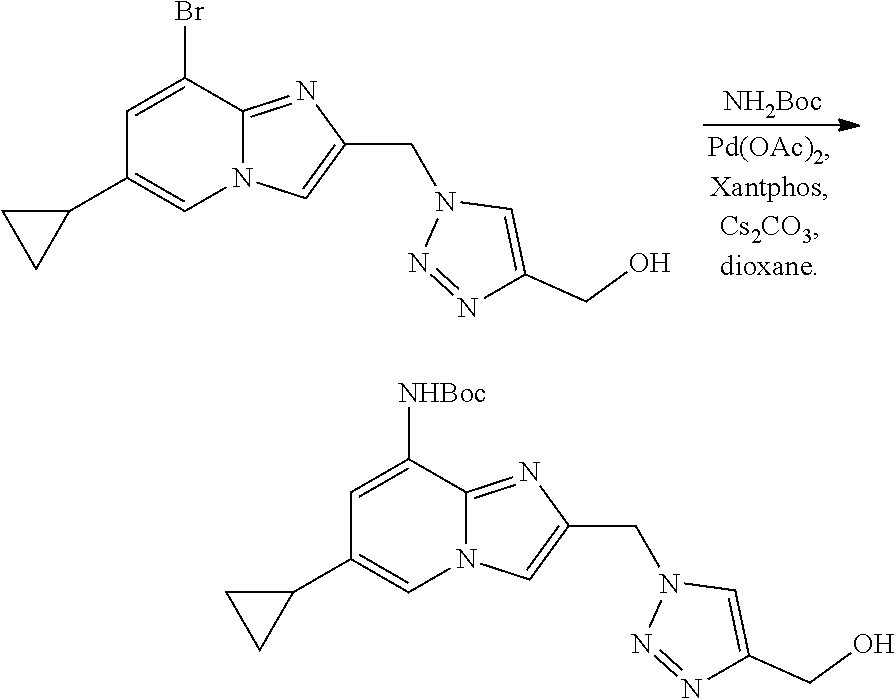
[NH2Boc].N1=NC(CO)=CN1CC1=CN2C(=N1)C(Br)=CC(C1CC1)=C2.N1=NC(CO)=CN1CC1=CN2C(=N1)C([NHBoc])=CC(C1CC1)=C2
